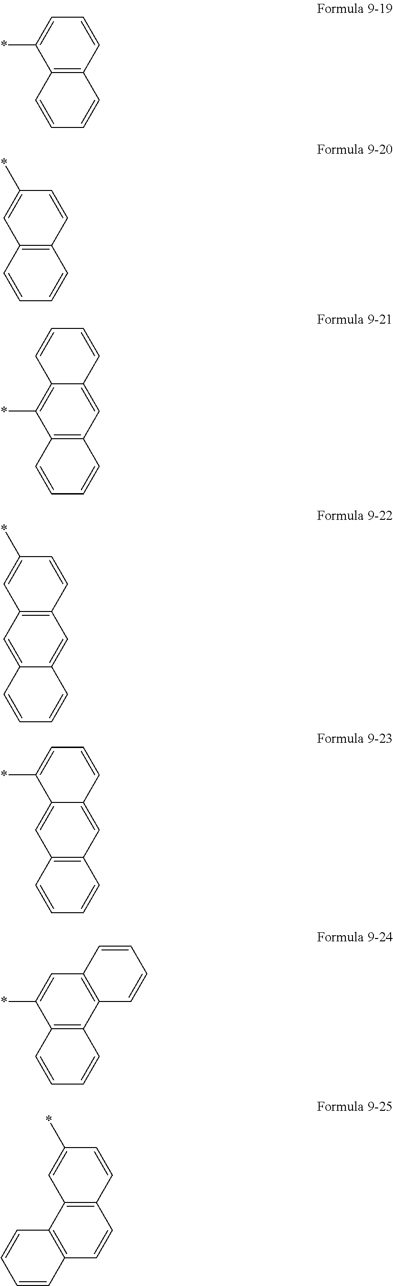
C12=C(C=CC=C1*)C=CC=C2.C12=C(C=CC(*)=C1)C=CC=C2.C12=C(C=C3C(=C1*)C=CC=C3)C=CC=C2.C12=C(C=C3C(=C1)C=CC=C3)C=C(*)C=C2.C12=C(C=C3C(=C1)C(*)=CC=C3)C=CC=C2.C12=C(C3=C(C=C1*)C=CC=C3)C=CC=C2.C12=C(C3=C(C=C1)C=CC=C3)C=C(*)C=C2
